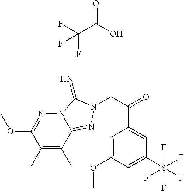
C1(C)=C(C)C2=NN(CC(=O)C3=CC(S(F)(F)(F)(F)F)=CC(OC)=C3)C(=N)N2N=C1OC.C(C(O)=O)(F)(F)F
